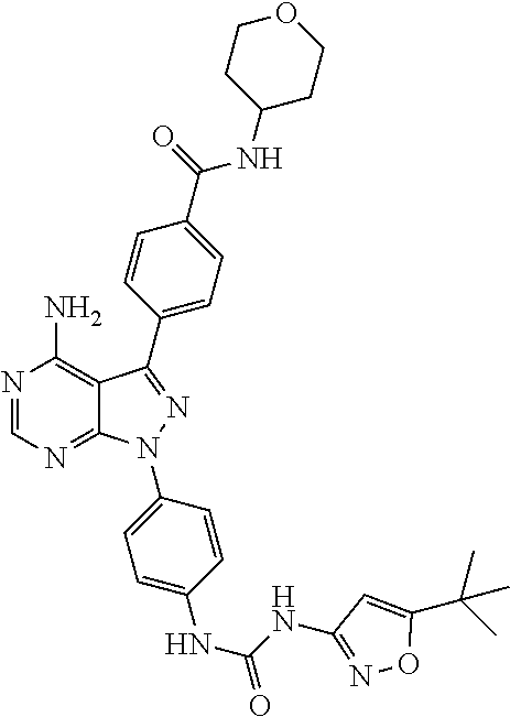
N1=CN=C2C(=C1N)C(C1=CC=C(C(NC3CCOCC3)=O)C=C1)=NN2C1=CC=C(NC(NC2=NOC(C(C)(C)C)=C2)=O)C=C1
